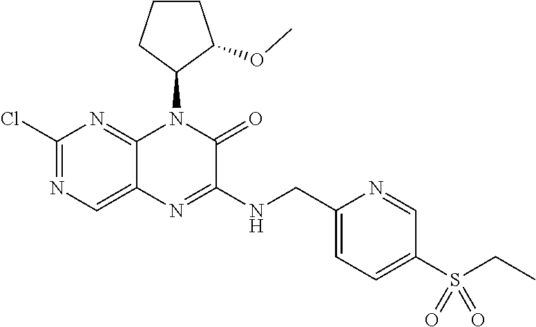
C1(Cl)=NC=C2C(=N1)N(C1C(OC)CCC1)C(=O)C(NCC1=CC=C(S(CC)(=O)=O)C=N1)=N2
